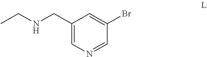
N(CC1=CN=CC(Br)=C1)CC
